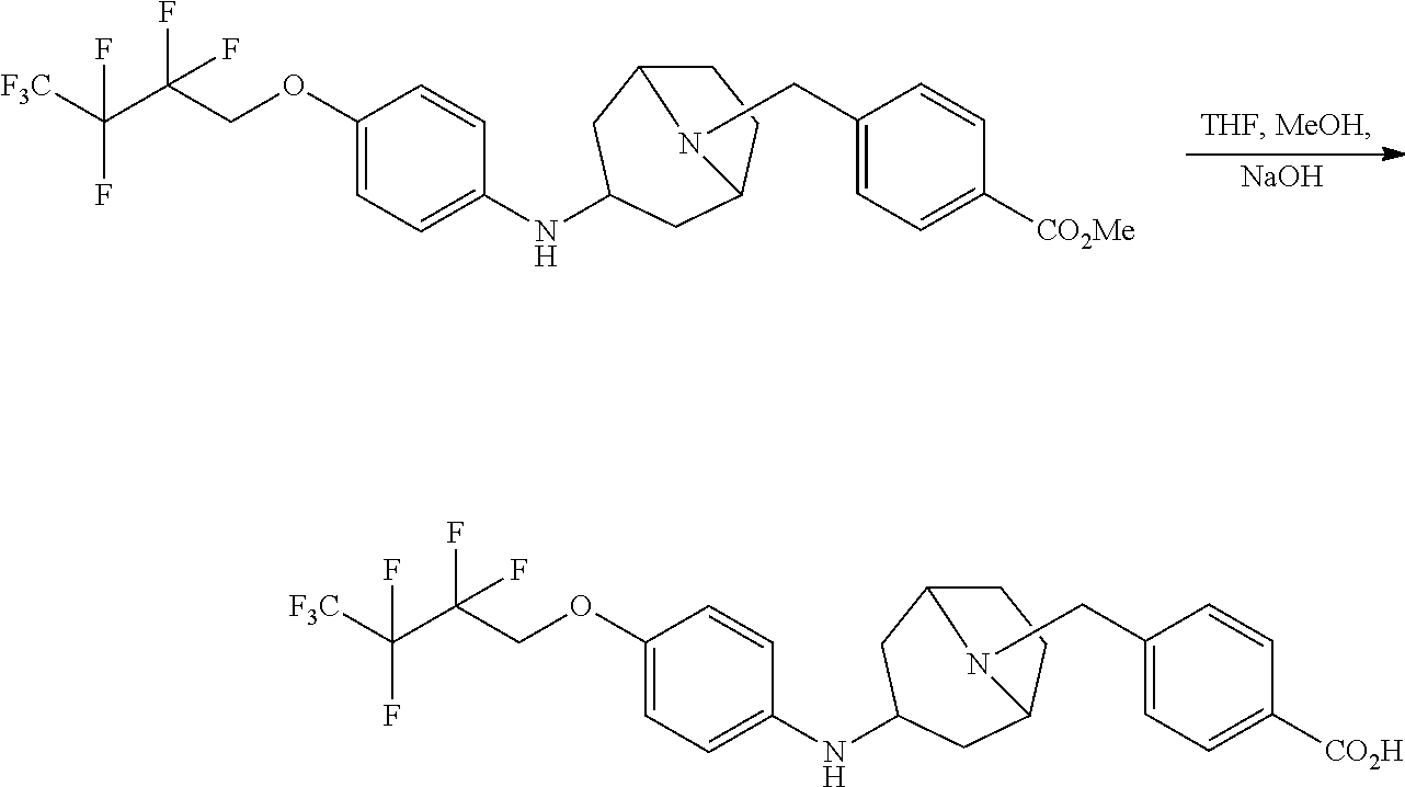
[NaOH].C1C2CC(NC3=CC=C(OCC(C([F3C])(F)F)(F)F)C=C3)CC(C1)N2CC1=CC=C([CO2Me])C=C1.C1C2CC(NC3=CC=C(OCC(C([F3C])(F)F)(F)F)C=C3)CC(C1)N2CC1=CC=C([CO2H])C=C1
